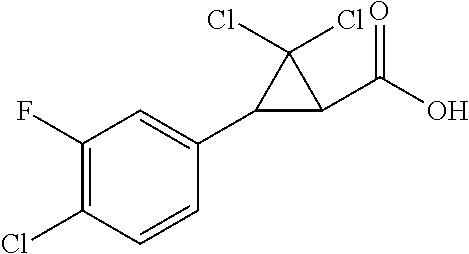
C1(F)=C(Cl)C=CC(C2C(C(O)=O)C2(Cl)Cl)=C1
